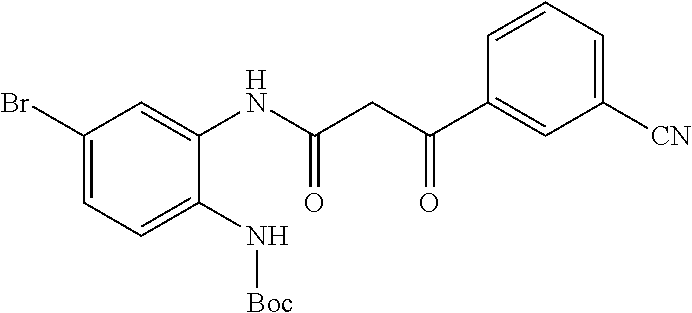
C1(Br)=CC=C(N[Boc])C(NC(CC(C2=CC([CN])=CC=C2)=O)=O)=C1
